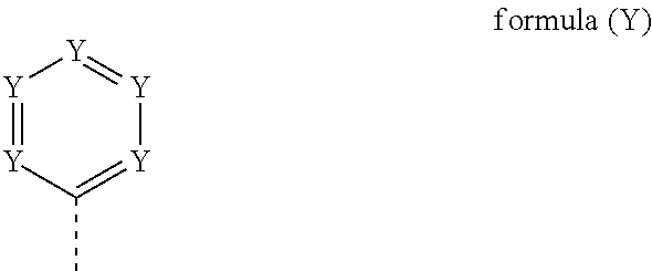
[Y]1=[Y]C(C)=[Y][Y]=[Y]1
